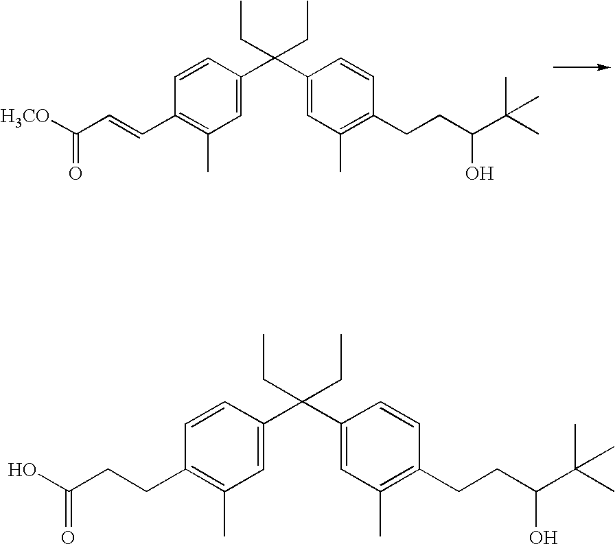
C1=CC(C(C2=CC(C)=C(CCC(O)C(C)(C)C)C=C2)(CC)CC)=CC(C)=C1C=CC([H3CO])=O.C1=CC(C(C2=CC(C)=C(CCC(O)C(C)(C)C)C=C2)(CC)CC)=CC(C)=C1CCC(O)=O
